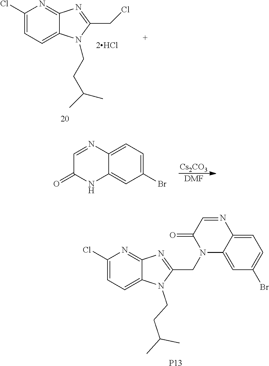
C1(Cl)=CC=C2C(=N1)N=C(CN1C3=CC(Br)=CC=C3N=CC1=O)N2CCC(C)C.[P13].[Cs2CO3].[DMF].C1=C(Br)C=C2C(=C1)N=CC(=O)N2.C1(Cl)=CC=C2C(=N1)N=C(CCl)N2CCC(C)C
